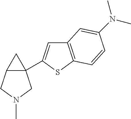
C12(C3=CC4=C(S3)C=CC(N(C)C)=C4)C(CN(C)C1)C2
